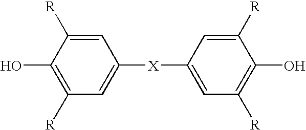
C1=C([X]C2=CC([R])=C(O)C([R])=C2)C=C([R])C(O)=C1[R]
